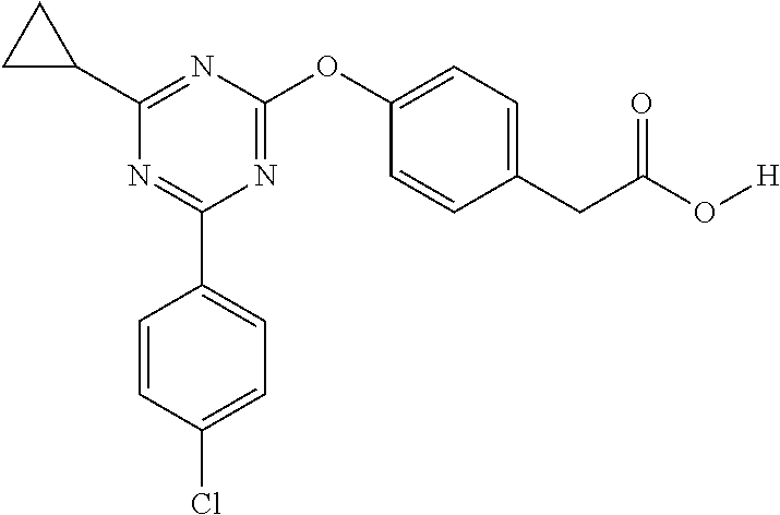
C1=CC(Cl)=CC=C1C1=NC(C2CC2)=NC(OC2=CC=C(CC(=O)O[H])C=C2)=N1
